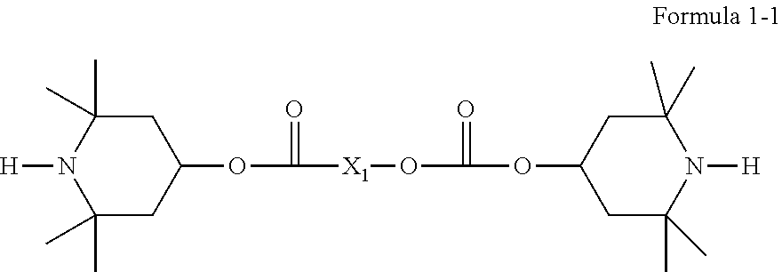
C1(C)(C)CC(OC(=O)[X1]OC(OC2CC(C)(C)N([H])C(C)(C)C2)=O)CC(C)(C)N1[H]
